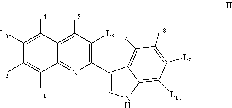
C12=C([L5])C([L6])=C(C3=CNC4=C([L10])C([L9])=C([L8])C([L7])=C34)N=C1C([L1])=C([L2])C([L3])=C2[L4]
